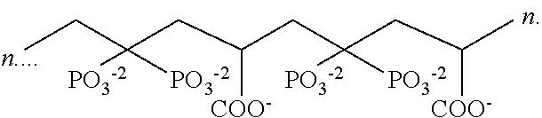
CCC(CC(CC(CC(C)[COO-])([PO3-2])[PO3-2])[COO-])([PO3-2])[PO3-2]
